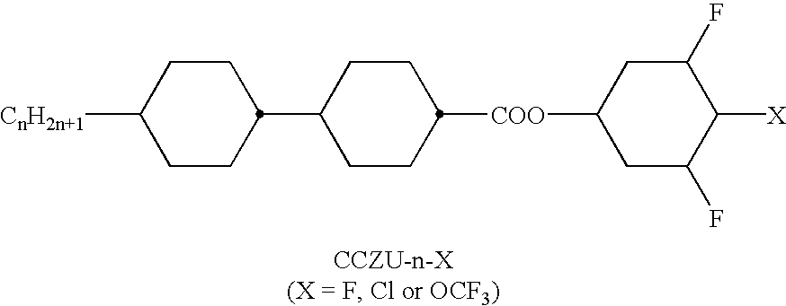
C1([CnH2n+1])CCC(C2CCC([COO]C3CC(F)C([X])C(F)C3)CC2)CC1
